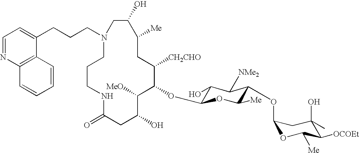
N1(CCCC2=CC=NC3=C2C=CC=C3)CCCNC(=O)CC(O)C([MeO])C(OC2C(O)C([NMe2])C(OC3OC([Me])C([OCOEt])C(O)(C)C3)C([Me])O2)C([CH2CHO])CC([Me])C(O)C1
